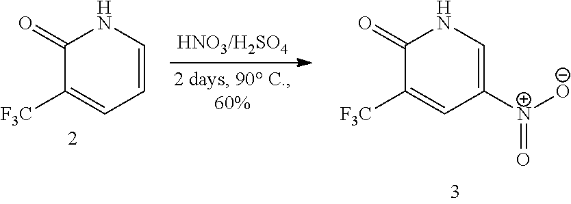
N1C(=O)C([F3C])=CC=C1.N1C(=O)C([F3C])=CC([N+]([O-])=O)=C1
